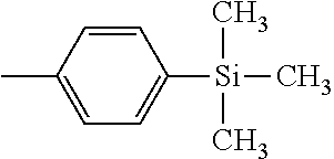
C1=CC(C)=CC=C1[Si](C)(C)C
